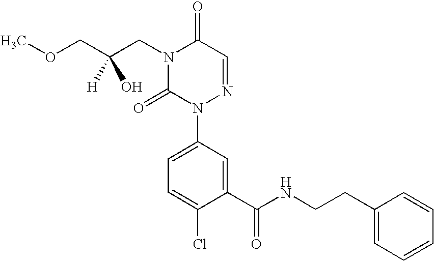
C1(C(=O)NCCC2=CC=CC=C2)=CC(N2N=CC(=O)N(CC(COC)([H])O)C2=O)=CC=C1Cl
